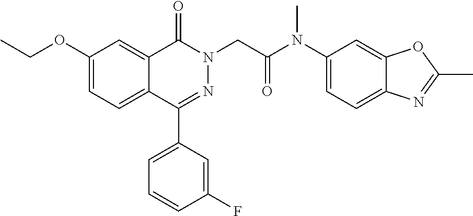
C1(OCC)=CC=C2C(=C1)C(=O)N(CC(=O)N(C1=CC=C3C(=C1)OC(C)=N3)C)N=C2C1=CC=CC(F)=C1
